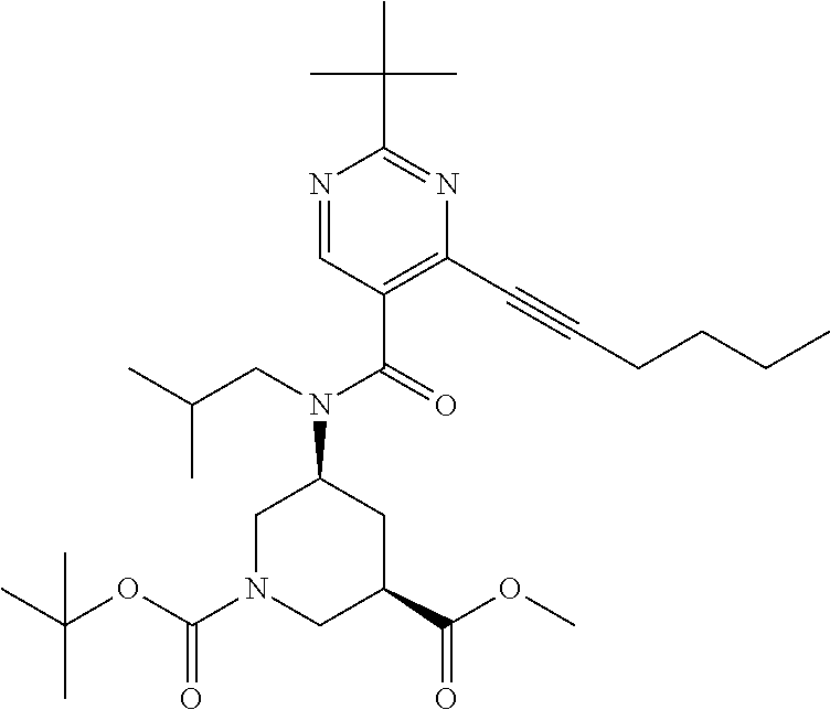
N1=CC(C(=O)N(CC(C)C)C2CN(C(OC(C)(C)C)=O)CC(C(OC)=O)C2)=C(C#CCCCC)N=C1C(C)(C)C
